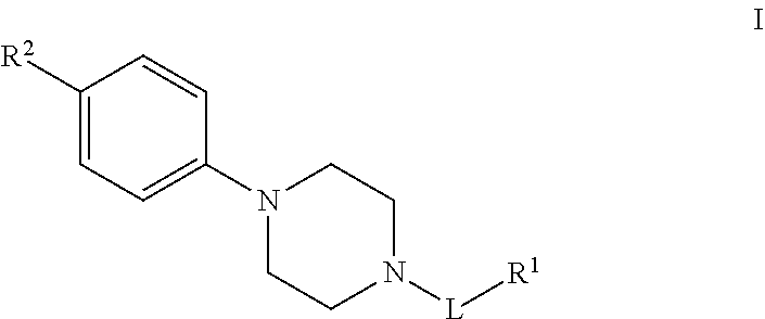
C1([R2])=CC=C(N2CCN([L][R1])CC2)C=C1
